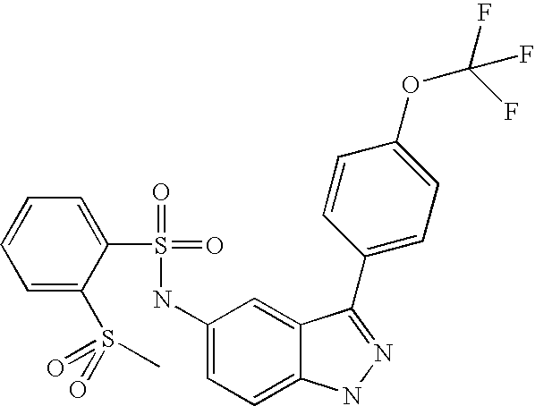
C1=CC=C(S(=O)(=O)C)C(S(=O)(=O)NC2=CC=C3C(=C2)C(C2=CC=C(OC(F)(F)F)C=C2)=NN3)=C1
